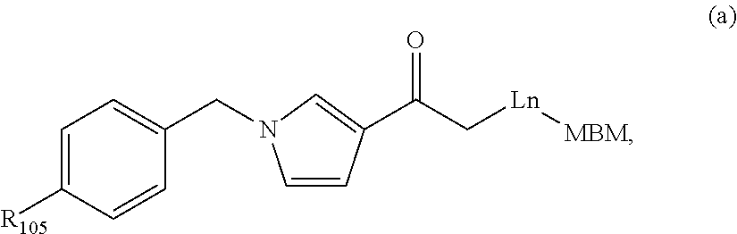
C1=C([R105])C=CC(CN2C=CC(C(=O)C[Ln][MBM])=C2)=C1
